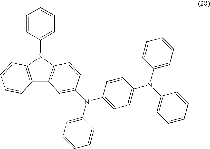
C12=C(N(C3=CC=CC=C3)C3=C1C=C(N(C1=CC=CC=C1)C1=CC=C(N(C4=CC=CC=C4)C4=CC=CC=C4)C=C1)C=C3)C=CC=C2
